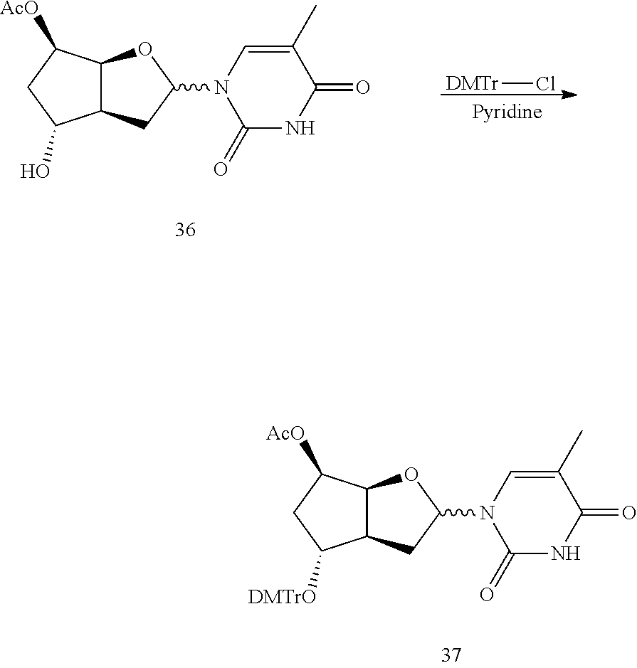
C12C(CC(N3C(=O)NC(=O)C(C)=C3)O1)C([DMTrO])CC2[AcO].C12C(CC(N3C(=O)NC(=O)C(C)=C3)O1)C(O)CC2[AcO].[DMTr]Cl
